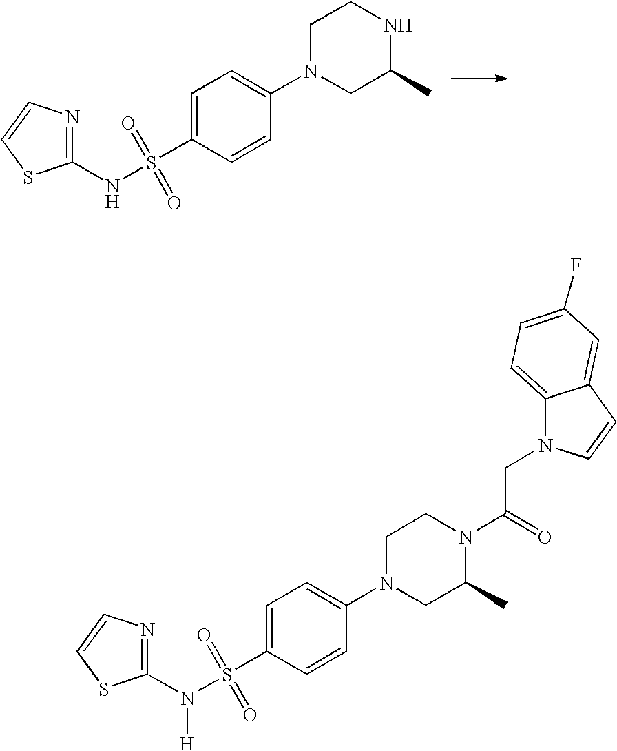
C1(NS(C2=CC=C(N3CC(C)NCC3)C=C2)(=O)=O)=NC=CS1.C1(N(S(C2=CC=C(N3CC(C)N(C(=O)CN4C5=CC=C(F)C=C5C=C4)CC3)C=C2)(=O)=O)[H])=NC=CS1
